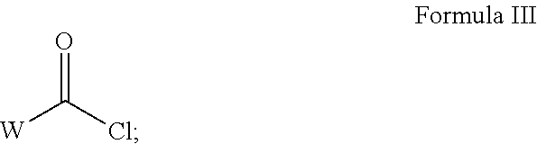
O=C(Cl)[W]
